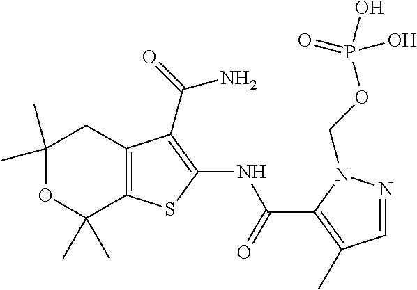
C1(C)(C)OC(C)(C)C2=C(C1)C(C(=O)N)=C(NC(C1=C(C)C=NN1COP(O)(=O)O)=O)S2
